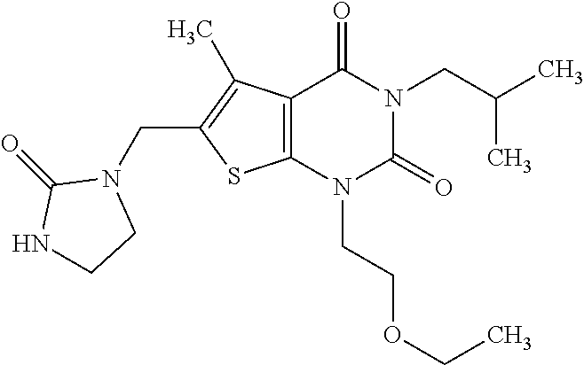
C12=C(N(CCOCC)C(=O)N(CC(C)C)C1=O)SC(CN1C(=O)NCC1)=C2C
